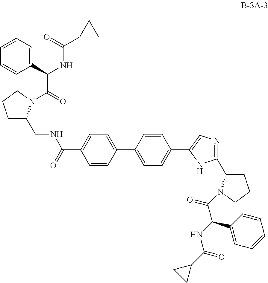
C1CCN(C(=O)C(C2=CC=CC=C2)NC(C2CC2)=O)C1CNC(C1=CC=C(C2=CC=C(C3=CN=C(C4CCCN4C(=O)C(C4=CC=CC=C4)NC(C4CC4)=O)N3)C=C2)C=C1)=O
